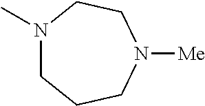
N1(C)CCCN([Me])CC1
